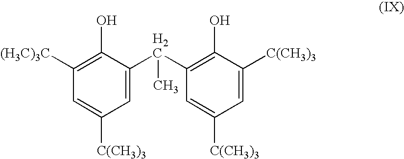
C1=C(C(C2=C(O)C([C(CH3)3])=CC([C(CH3)3])=C2)C)C(O)=C([(H3C)3C])C=C1[C(CH3)3]
